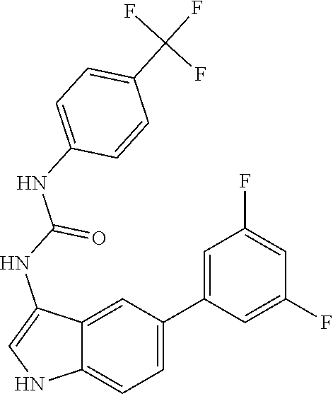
N1C=C(NC(NC2=CC=C(C(F)(F)F)C=C2)=O)C2=CC(C3=CC(F)=CC(F)=C3)=CC=C12
